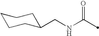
C(NC(=O)C)C1CCCCC1
